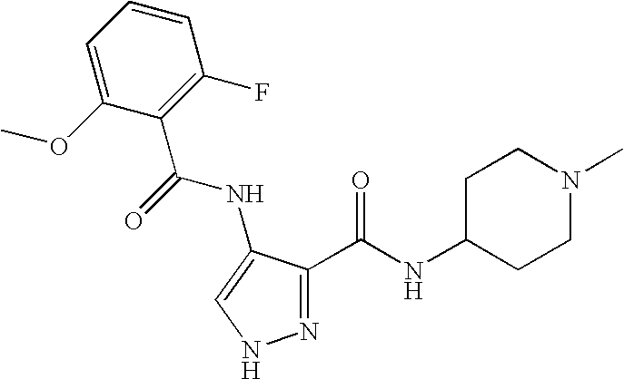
C1=C(OC)C(C(NC2=CNN=C2C(=O)NC2CCN(C)CC2)=O)=C(F)C=C1
